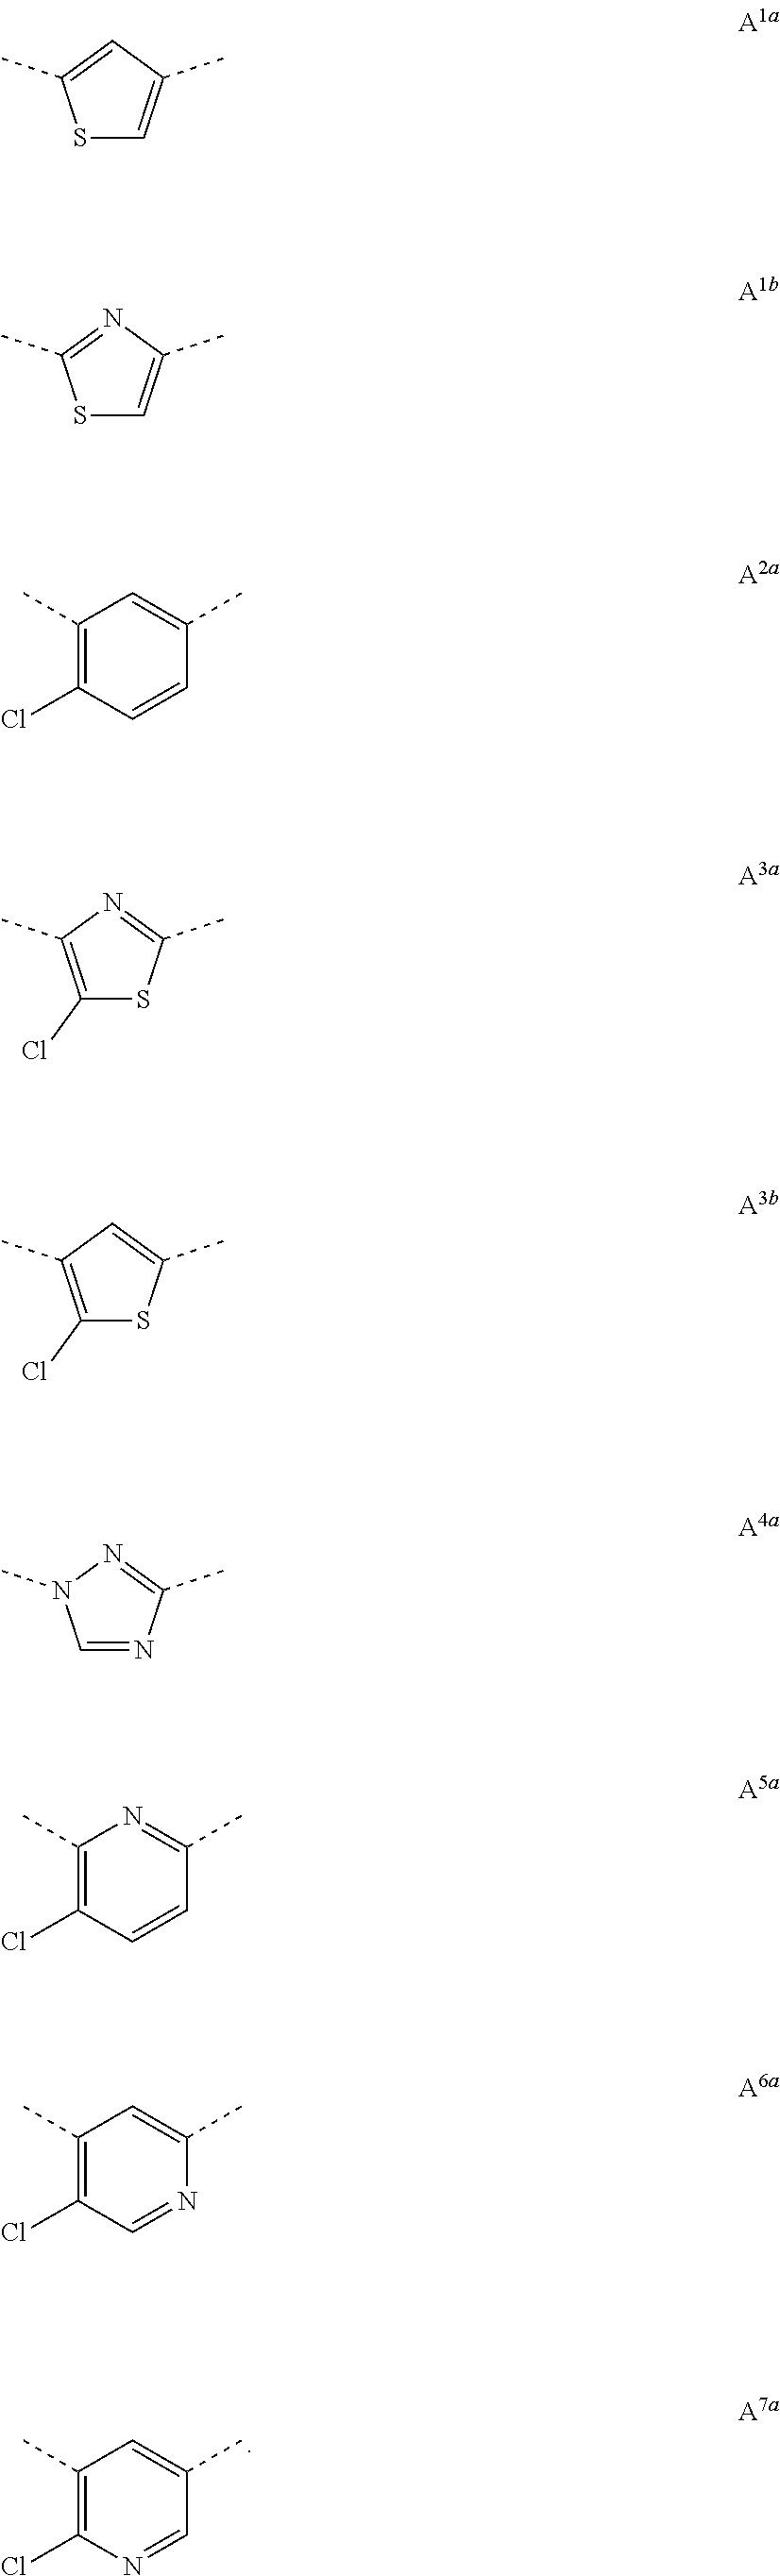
C1(C)=C(Cl)N=CC(C)=C1.S1C=C(C)C=C1C.S1C=C(C)N=C1C.C1(C)=C(Cl)C=CC(C)=C1.C1(Cl)=C(C)N=C(C)S1.C1(Cl)=C(C)C=C(C)S1.C1=NC(C)=NN1C.C1(C)=C(Cl)C=CC(C)=N1.C1(C)=C(Cl)C=NC(C)=C1
